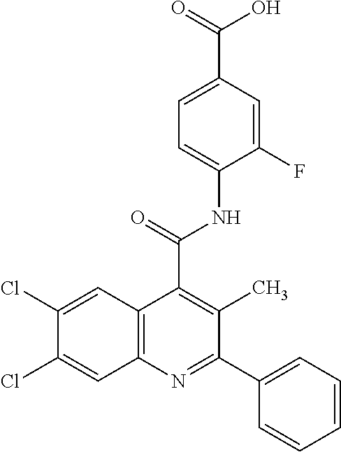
ClC1=CC2=C(C=C1Cl)N=C(C1=CC=CC=C1)C(C)=C2C(=O)NC1=CC=C(C(=O)O)C=C1F
